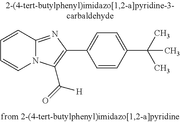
C1=CC2=NC(C3=CC=C(C(C)(C)C)C=C3)=C(C(=O)[H])N2C=C1
